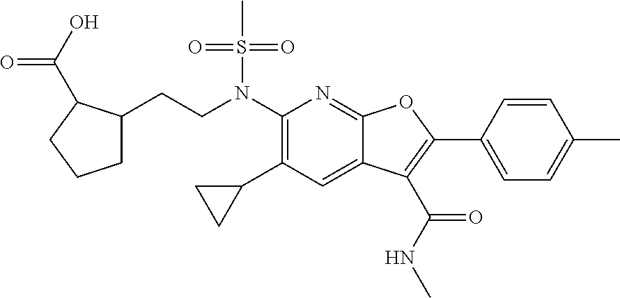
N(C1=C(C2CC2)C=C2C(=N1)OC(C1=CC=C(C)C=C1)=C2C(NC)=O)(S(C)(=O)=O)CCC1CCCC1C(O)=O
